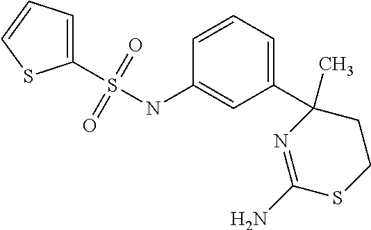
C1=C(S(NC2=CC(C3(C)N=C(N)SCC3)=CC=C2)(=O)=O)SC=C1
